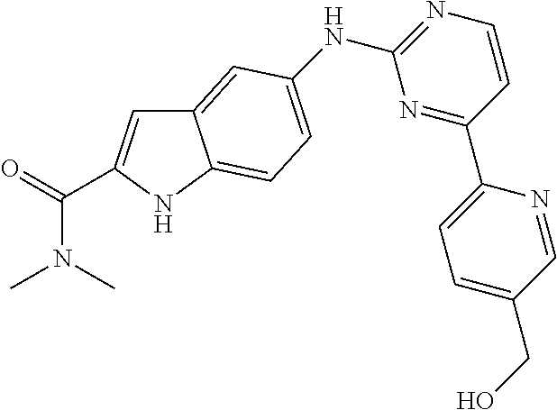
C1=CC(C2=CC=C(CO)C=N2)=NC(NC2=CC=C3C(=C2)C=C(C(=O)N(C)C)N3)=N1
